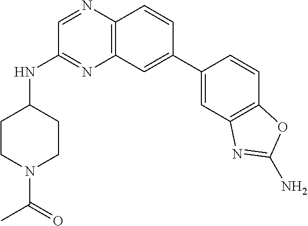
C1=C(C2=CC3=C(N=CC(NC4CCN(C(=O)C)CC4)=N3)C=C2)C=CC2=C1N=C(N)O2
